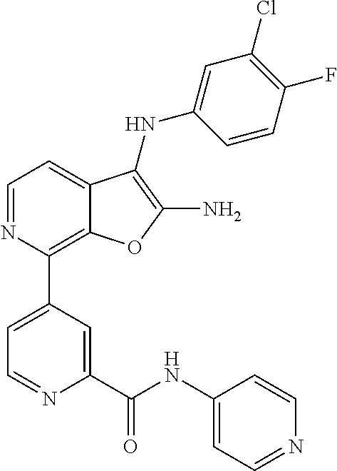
C1=NC(C2=CC=NC(C(NC3=CC=NC=C3)=O)=C2)=C2C(=C1)C(NC1=CC(Cl)=C(F)C=C1)=C(N)O2
